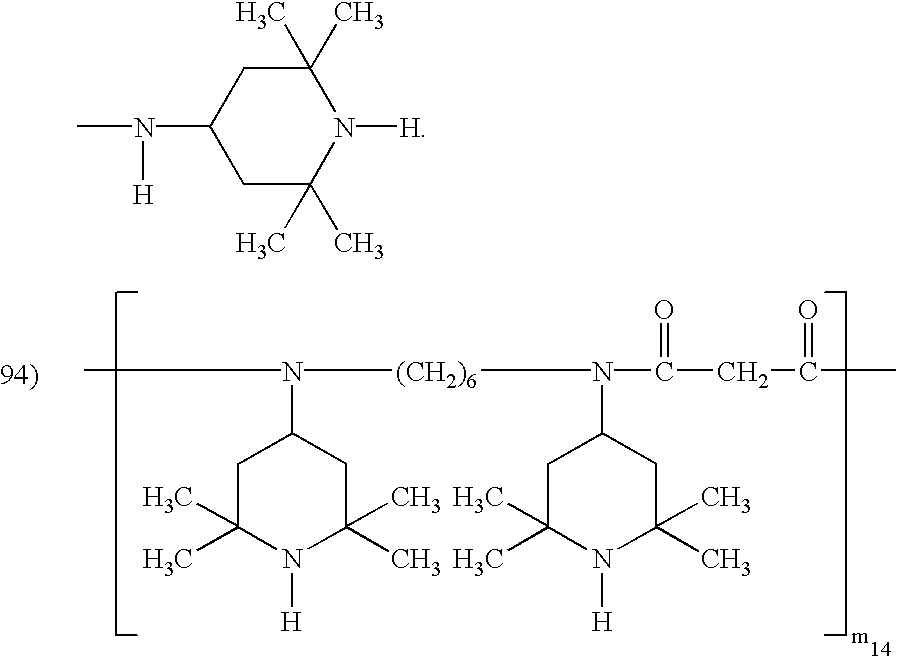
N(C1CC(C)(C)N([H])C(C)(C)C1)(C)[H].N([(CH2)6]N(C1CC(C)(C)N([H])C(C)(C)C1)C(CC(C)=O)=O)(C1CC(C)(C)N([H])C(C)(C)C1)C
